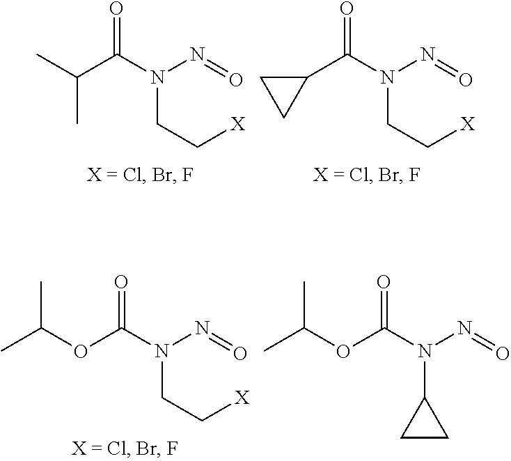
C(C)(C)C(N(CC[X])N=O)=O.C1(C(N(CC[X])N=O)=O)CC1.O(C(N(CC[X])N=O)=O)C(C)C.O(C(N(C1CC1)N=O)=O)C(C)C
